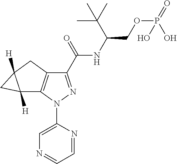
C1(C(=O)NC(C(C)(C)C)COP(=O)(O)O)=NN(C2=CN=CC=N2)C2=C1CC1([H])C2([H])C1
